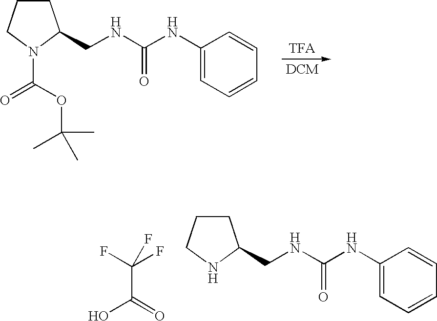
C1CCN(C(OC(C)(C)C)=O)C1CNC(NC1=CC=CC=C1)=O.C1CCNC1CNC(NC1=CC=CC=C1)=O.C(C(=O)O)(F)(F)F
